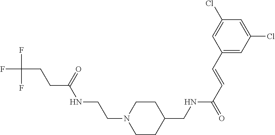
C(C(=O)NCCN1CCC(CNC(C=CC2=CC(Cl)=CC(Cl)=C2)=O)CC1)CC(F)(F)F
